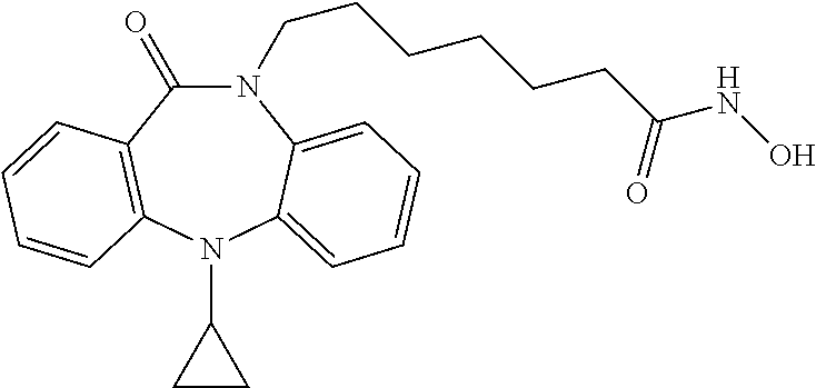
N1(CCCCCCC(NO)=O)C(=O)C2=C(N(C3CC3)C3=CC=CC=C13)C=CC=C2
